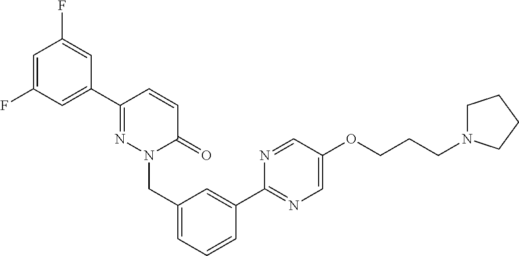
C1(F)=CC(F)=CC(C2=NN(CC3=CC=CC(C4=NC=C(OCCCN5CCCC5)C=N4)=C3)C(=O)C=C2)=C1
